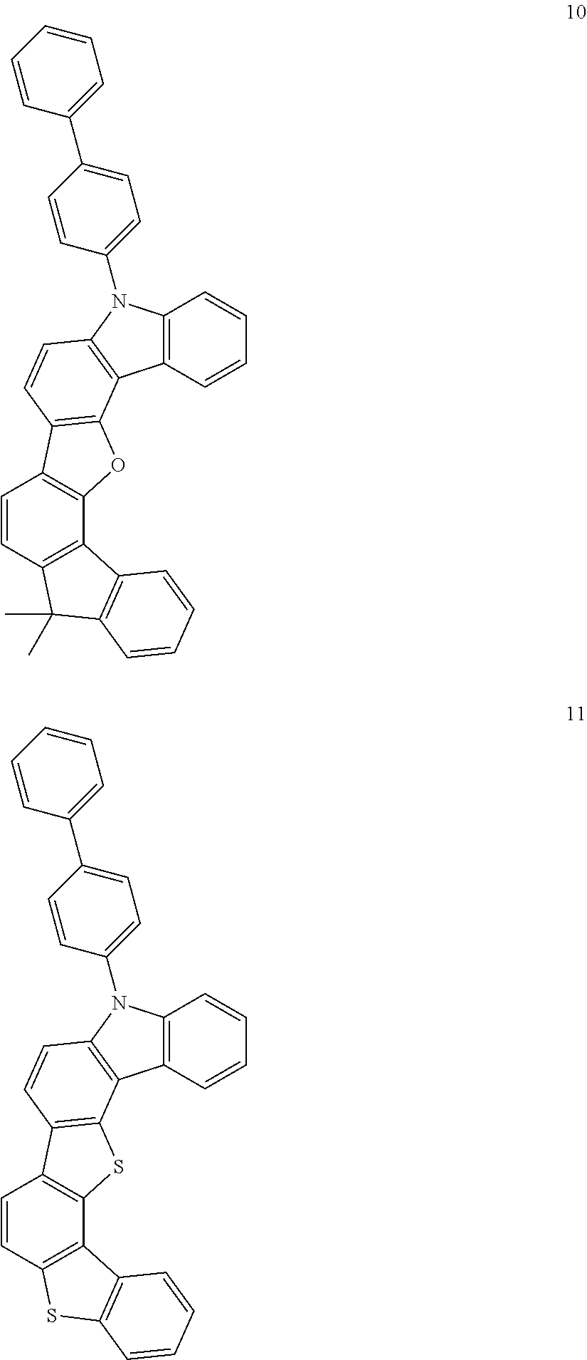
C12=C(C=CC=C1)N(C1=CC=C(C3=CC=CC=C3)C=C1)C1=C2C2=C(C=C1)C1=C(O2)C2=C(C=C1)C(C)(C)C1=C2C=CC=C1.C12=C(C=CC=C1)N(C1=CC=C(C3=CC=CC=C3)C=C1)C1=C2C2=C(C=C1)C1=C(S2)C2=C(C=C1)SC1=C2C=CC=C1
